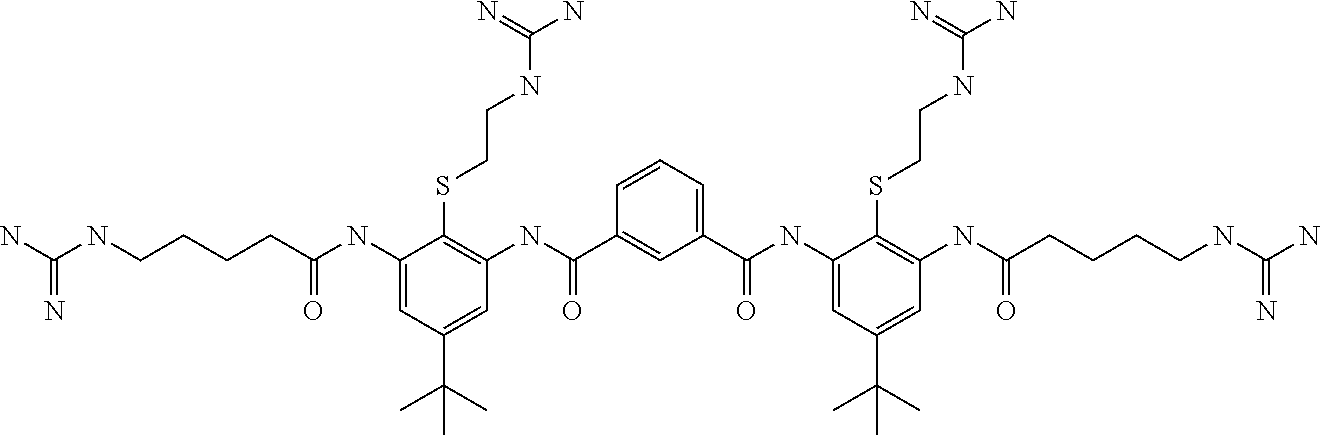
C1=CC=C(C(NC2=CC(C(C)(C)C)=CC(NC(CCCCNC(N)=N)=O)=C2SCCNC(N)=N)=O)C=C1C(NC1=C(SCCNC(N)=N)C(NC(CCCCNC(N)=N)=O)=CC(C(C)(C)C)=C1)=O
